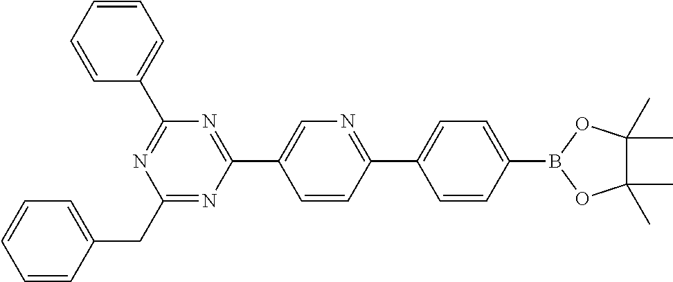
C1(CC2=CC=CC=C2)=NC(C2=CN=C(C3=CC=C(B4OC(C)(C)C(C)(C)O4)C=C3)C=C2)=NC(C2=CC=CC=C2)=N1
